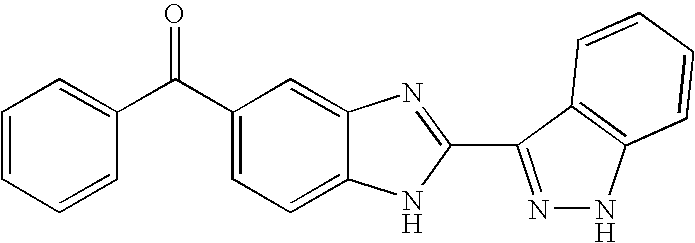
C1=C(C(C2=CC=CC=C2)=O)C=C2C(=C1)NC(C1=NNC3=C1C=CC=C3)=N2
